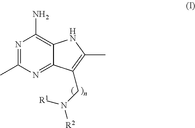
N1=C(C)N=C2C(=C1N)NC(C)=C2CN([R2])[R1]
